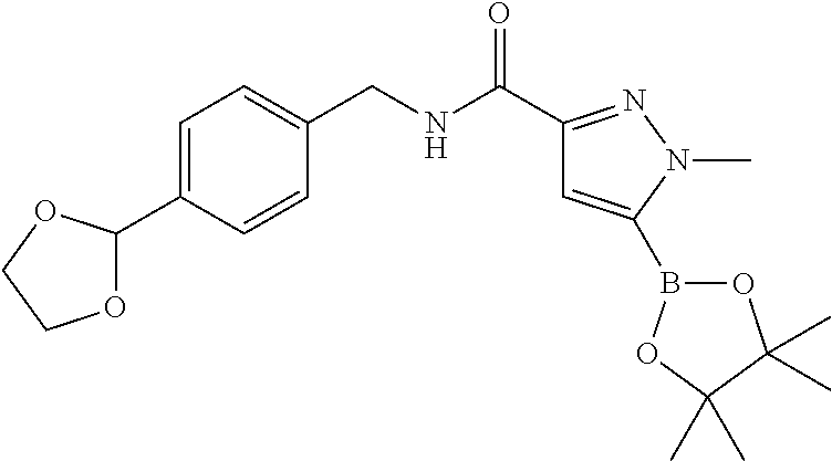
C1=C(B2OC(C)(C)C(C)(C)O2)N(C)N=C1C(NCC1=CC=C(C2OCCO2)C=C1)=O
